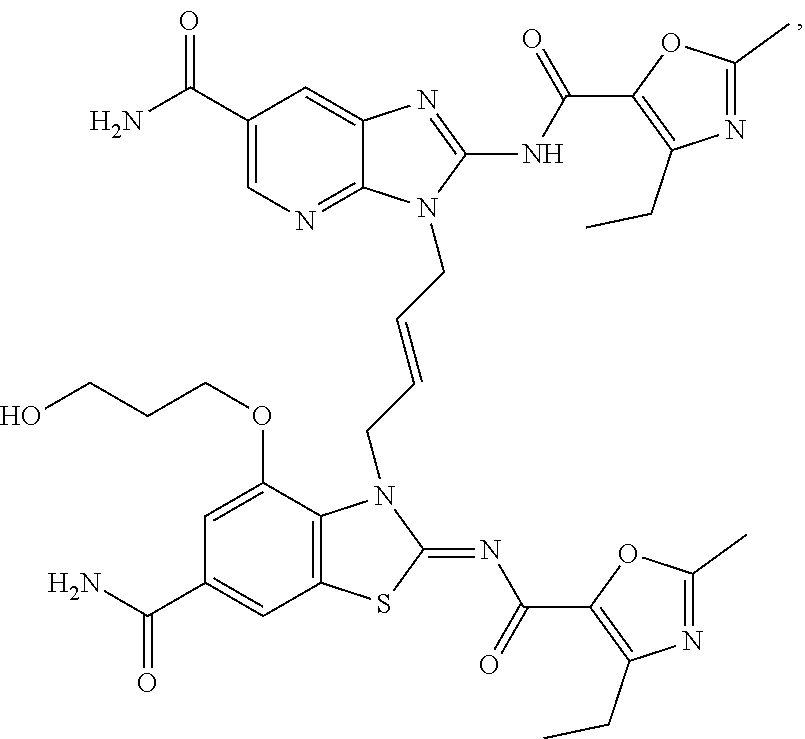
C1(C(N)=O)=CN=C2C(=C1)N=C(NC(C1=C(CC)N=C(C)O1)=O)N2CC=CCN1C2=C(C=C(C(N)=O)C=C2OCCCO)SC1=NC(C1=C(CC)N=C(C)O1)=O
